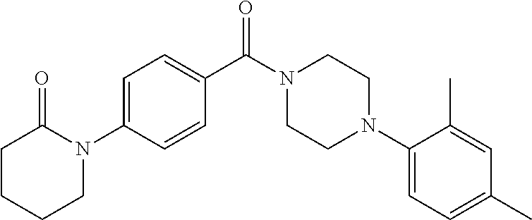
C1CCCN(C2=CC=C(C(N3CCN(C4=CC=C(C)C=C4C)CC3)=O)C=C2)C1=O
